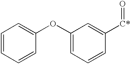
C1=CC=CC(OC2=CC=CC([C*]=O)=C2)=C1
